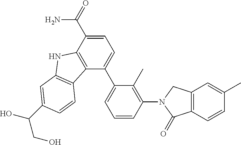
C1=C(C(=O)N)C2=C(C(C3=CC=CC(N4CC5=C(C=CC(C)=C5)C4=O)=C3C)=C1)C1=C(N2)C=C(C(O)CO)C=C1
